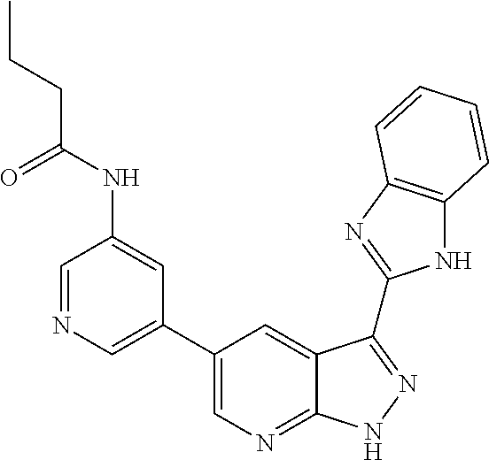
C1=NC=C(C2=CN=C3C(=C2)C(C2=NC4=C(N2)C=CC=C4)=NN3)C=C1NC(CCC)=O
